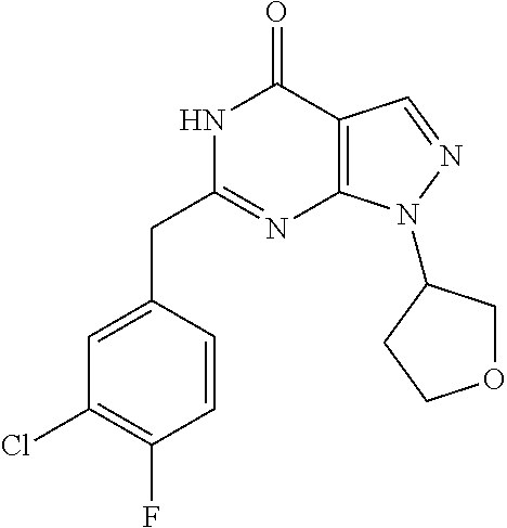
N1C(CC2=CC(Cl)=C(F)C=C2)=NC2=C(C1=O)C=NN2C1COCC1
